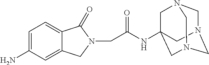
C1=C(N)C=C2C(=C1)C(=O)N(CC(NC13CN4CN(CN(C1)C4)C3)=O)C2
